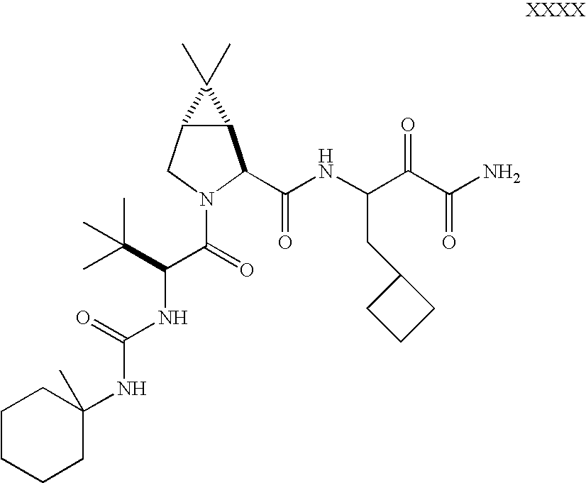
C12C(CN(C(C(C(C)(C)C)NC(=O)NC3(C)CCCCC3)=O)C1C(NC(C(C(N)=O)=O)CC1CCC1)=O)C2(C)C
